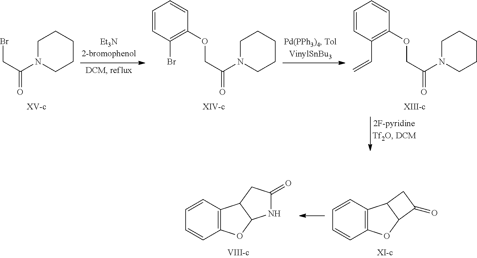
C1N(C(COC2=C(Br)C=CC=C2)=O)CCCC1.C1N(C(CBr)=O)CCCC1.C1N(C(COC2=C(C=C)C=CC=C2)=O)CCCC1.C12=C(OC3C1CC3=O)C=CC=C2.C12=C(OC3C1CC(=O)N3)C=CC=C2
